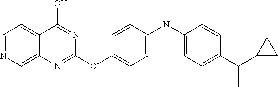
N(C)(C1=CC=C(C(C2CC2)C)C=C1)C1=CC=C(OC2=NC3=CN=CC=C3C(O)=N2)C=C1
